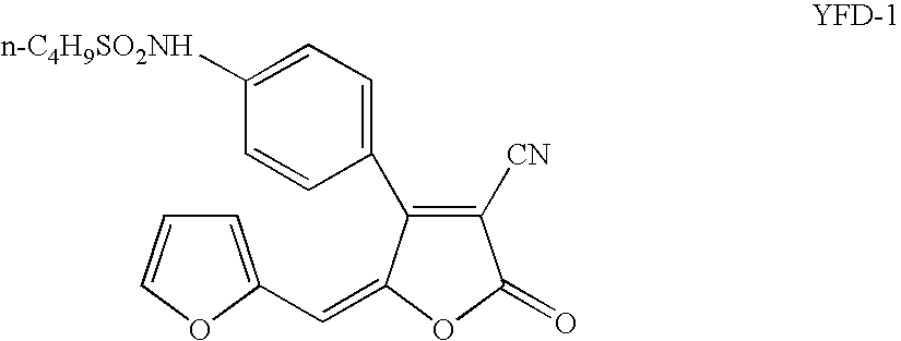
C1=C(C=C2C(C3=CC=C([n-C4H9SO2NH])C=C3)=C([CN])C(=O)O2)OC=C1
